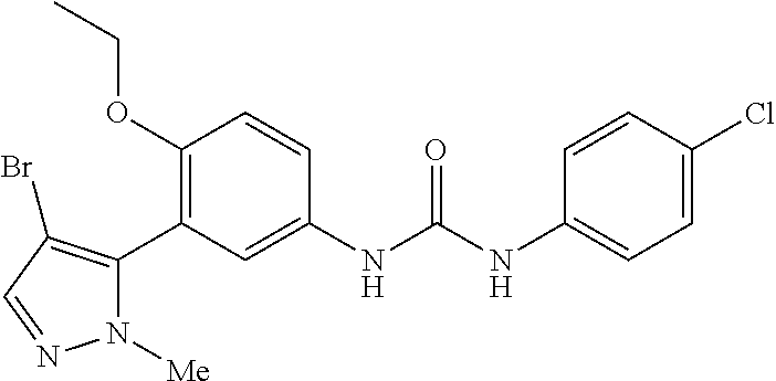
C1(OCC)=C(C2=C(Br)C=NN2[Me])C=C(NC(=O)NC2=CC=C(Cl)C=C2)C=C1
